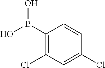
C1(B(O)O)=C(Cl)C=C(Cl)C=C1
